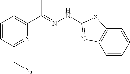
C1(C[N3])=NC(C(=NNC2=NC3=C(C=CC=C3)S2)C)=CC=C1
